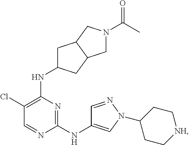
N1=C(NC2=CN(C3CC[NH]CC3)N=C2)N=CC(Cl)=C1NC1CC2C(C1)CN(C(C)=O)C2
